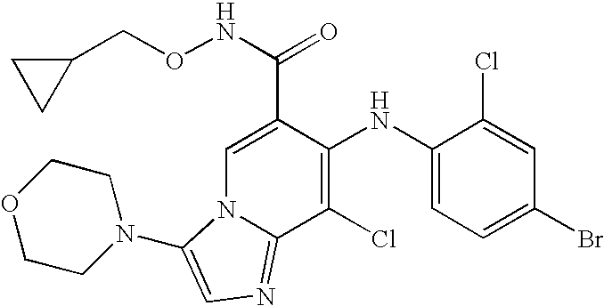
C1(NC2=C(Cl)C3=NC=C(N4CCOCC4)N3C=C2C(NOCC2CC2)=O)=CC=C(Br)C=C1Cl
